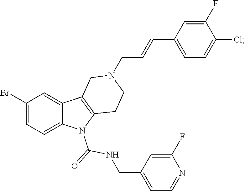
C1(Br)=CC=C2C(=C1)C1=C(N2C(=O)NCC2=CC=NC(F)=C2)CCN(CC=CC2=CC=C(Cl)C(F)=C2)C1
